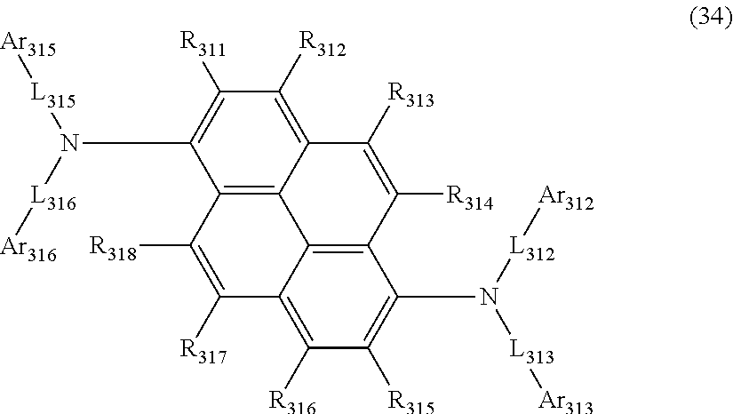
C12=C3C(=C([R312])C([R311])=C1N([L315][Ar315])[L316][Ar316])C([R313])=C([R314])C1=C3C(=C([R316])C([R315])=C1N([L313][Ar313])[L312][Ar312])C([R317])=C2[R318]
